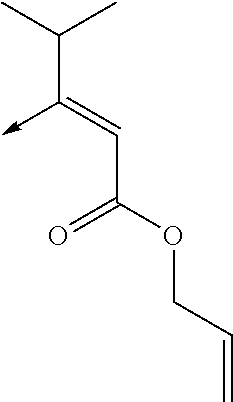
C(C(OCC=C)=O)=C(C(C)C)->C
